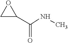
C1C(C(NC)=O)O1
